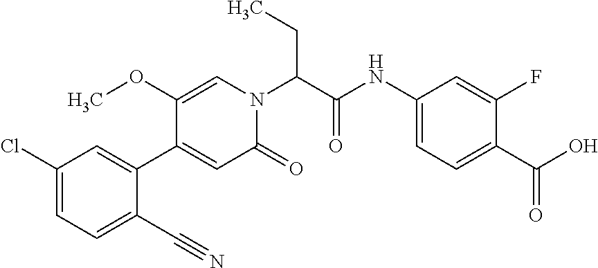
C1(Cl)=CC=C(C#N)C(C2=CC(=O)N(C(CC)C(=O)NC3=CC=C(C(=O)O)C(F)=C3)C=C2OC)=C1
